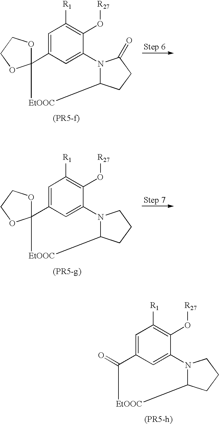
[EtOOC]1C2(C3=CC([R1])=C(O[R27])C(=C3)N3C1CCC3=O)OCCO2.[EtOOC]1C2(C3=CC([R1])=C(O[R27])C(=C3)N3C1CCC3)OCCO2.[EtOOC]1C(=O)C2=CC([R1])=C(O[R27])C(=C2)N2C1CCC2
